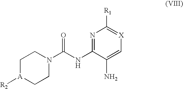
C1[A]([R2])CCN(C(NC2=NC([R1])=[X]C=C2N)=O)C1
